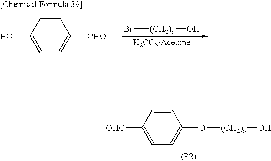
C1=C(O[(CH2)6]O)C=CC([OHC])=C1.[(P2)].C1=C([CHO])C=CC(O)=C1.Br[(CH2)6]O
